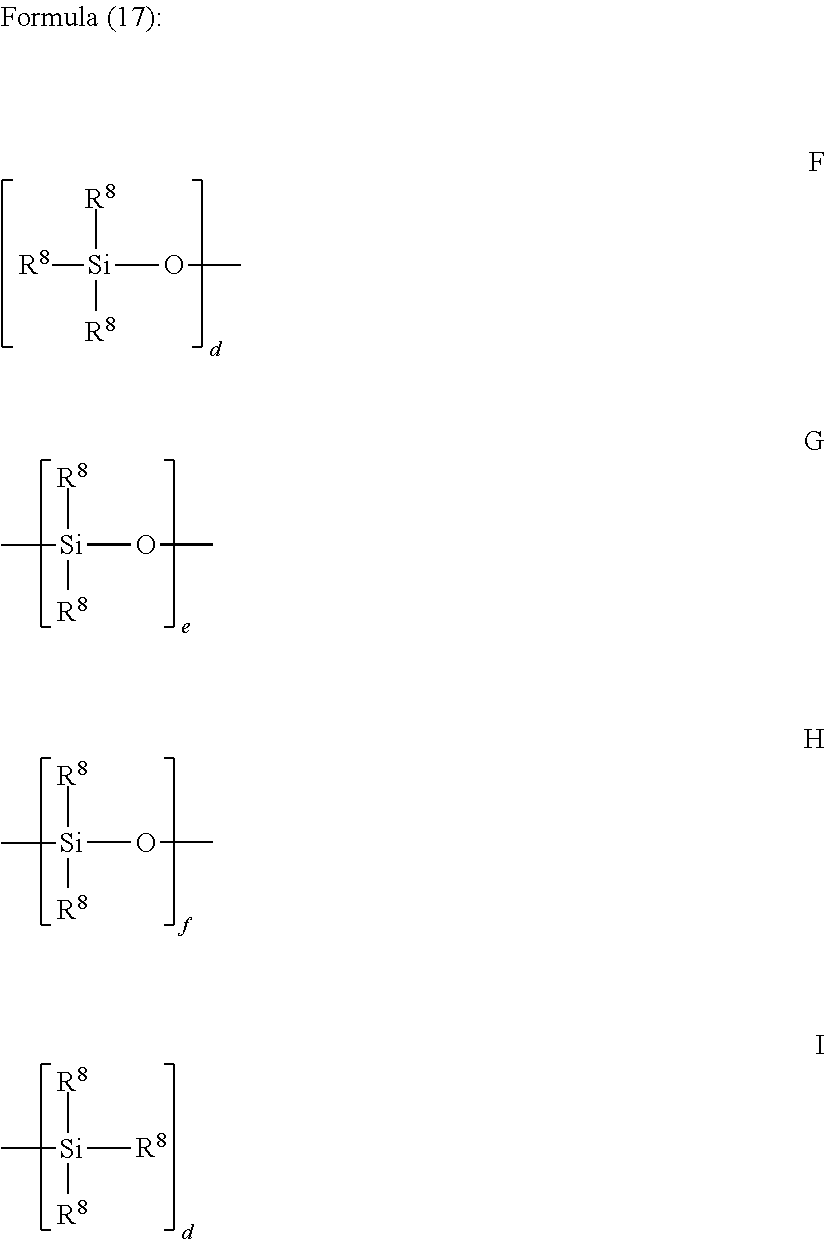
[R8][Si](OC)([R8])[R8].[Si](OC)([R8])([R8])C.[Si](OC)([R8])([R8])C.[Si]([R8])([R8])([R8])C
